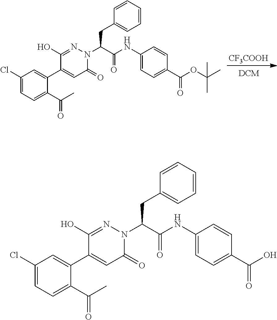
[CF3COOH].C1(Cl)=CC=C(C(C)=O)C(C2=CC(=O)N(C(C(NC3=CC=C(C(OC(C)(C)C)=O)C=C3)=O)CC3=CC=CC=C3)N=C2O)=C1.C1(Cl)=CC=C(C(C)=O)C(C2=CC(=O)N(C(C(NC3=CC=C(C(O)=O)C=C3)=O)CC3=CC=CC=C3)N=C2O)=C1
